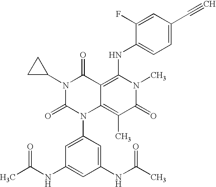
C1(NC(C)=O)=CC(N2C3=C(C)C(=O)N(C)C(NC4=CC=C(C#C)C=C4F)=C3C(=O)N(C3CC3)C2=O)=CC(NC(C)=O)=C1
